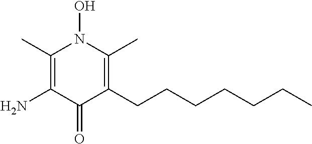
C1(C)=C(N)C(=O)C(CCCCCCC)=C(C)N1O
